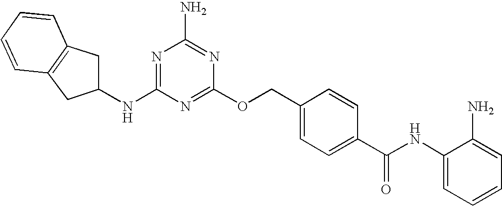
C1(OCC2=CC=C(C(NC3=CC=CC=C3N)=O)C=C2)=NC(NC2CC3=C(C=CC=C3)C2)=NC(N)=N1
